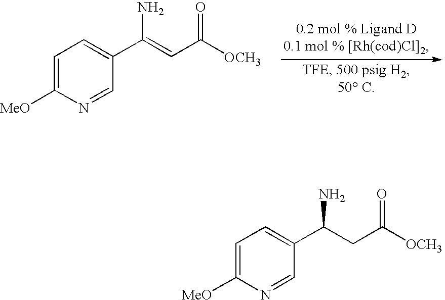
C1=C([MeO])N=CC(C(=CC([OCH3])=O)N)=C1.C1=C([MeO])N=CC(C(CC([OCH3])=O)N)=C1
